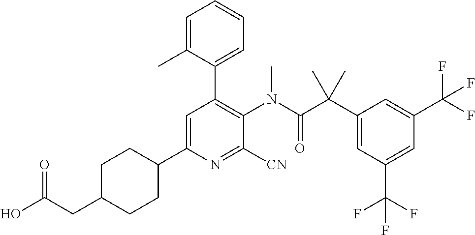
C1=C(C2CCC(CC(O)=O)CC2)N=C([CN])C(N(C(C(C2=CC(C(F)(F)F)=CC(C(F)(F)F)=C2)(C)C)=O)C)=C1C1=CC=CC=C1C
